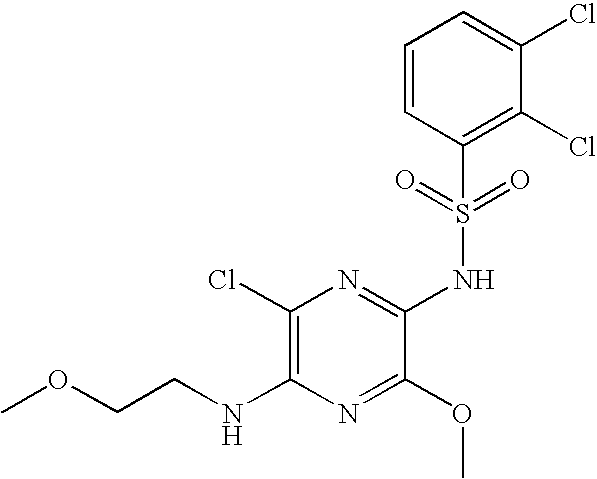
C1(Cl)=C(NCCOC)N=C(OC)C(NS(C2=C(Cl)C(Cl)=CC=C2)(=O)=O)=N1
